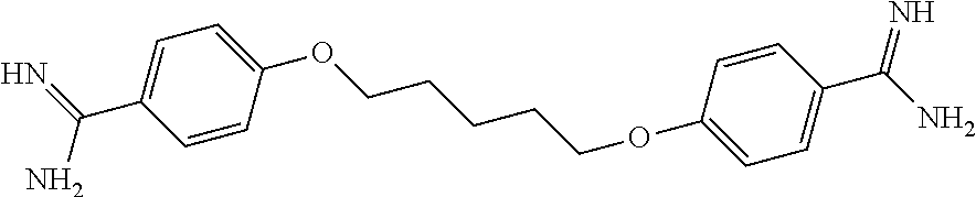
C1=C(C(=N)N)C=CC(OCCCCCOC2=CC=C(C(N)=N)C=C2)=C1
